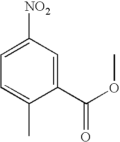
C1(C(OC)=O)=CC([NO2])=CC=C1C
